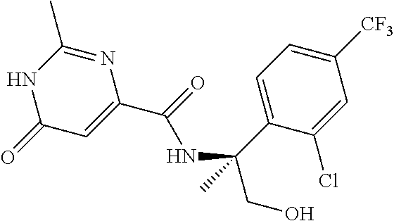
N1C(=O)C=C(C(=O)NC(C2=CC=C([CF3])C=C2Cl)(CO)C)N=C1C
